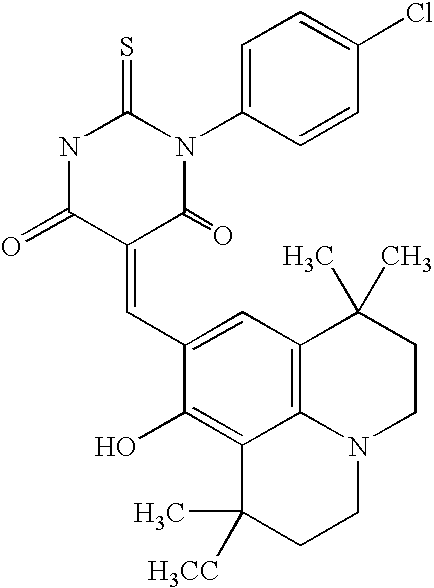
C1(=CC2=CC3=C4C(=C2O)C(C)([H3CC])CCN4CCC3(C)C)C(=O)N(C2=CC=C(Cl)C=C2)C(=S)NC1=O
